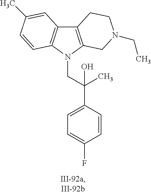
C12=C(N(CC(C3=CC=C(F)C=C3)(O)C)C3=C1C=C(C)C=C3)CN(CC)CC2
